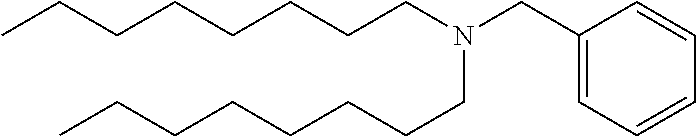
C1(CN(CCCCCCCC)CCCCCCCC)=CC=CC=C1
